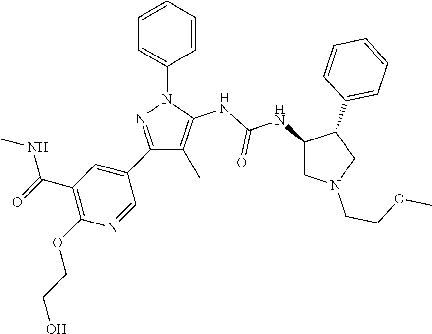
C1(C2=CC(C(=O)NC)=C(OCCO)N=C2)=NN(C2=CC=CC=C2)C(NC(NC2CN(CCOC)CC2C2=CC=CC=C2)=O)=C1C
